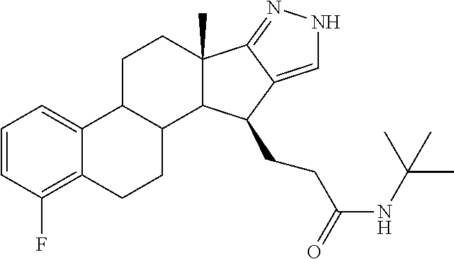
C1=CC(F)=C2C(=C1)C1C(CC2)C2C(C)(CC1)C1=NNC=C1C2CCC(NC(C)(C)C)=O
